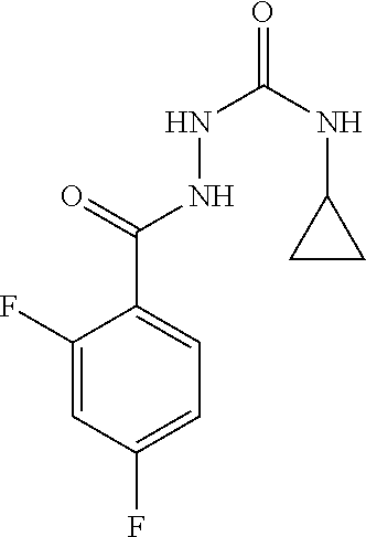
C1(F)=CC(F)=CC=C1C(=O)NNC(=O)NC1CC1
